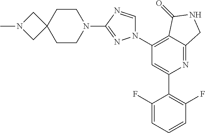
C1(N2C=NC(N3CCC4(CC3)CN(C)C4)=N2)=C2C(=NC(C3=C(F)C=CC=C3F)=C1)CNC2=O
